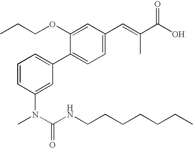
CCCOC1=CC(C=C(C(O)=O)C)=CC=C1C1=CC=CC(N(C(NCCCCCCC)=O)C)=C1
